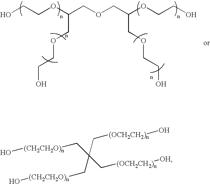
OCCOC(COCC(OCCO)COCCO)COCCO.O[(CH2CH2O)n]CC(C[(OCH2CH2)n][OH])(C[(CH2CH2O)n]O)C[(OCH2CH2)n]O
